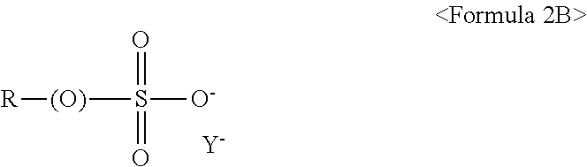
O=S(=O)([O-])[(O)][R].[Y]
